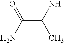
C(C(N)C)(N)=O
